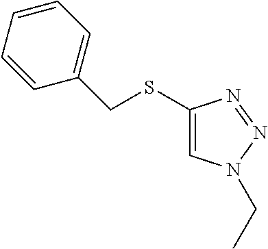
C1(CSC2=CN(CC)N=N2)=CC=CC=C1
